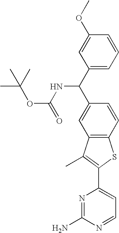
N1=C(N)N=CC=C1C1=C(C)C2=C(S1)C=CC(C(C1=CC=CC(OC)=C1)NC(OC(C)(C)C)=O)=C2
